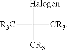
[R3C]C([Halogen])([CR3])[CR3]
